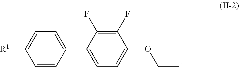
[R1]C1=CC=C(C2=CC=C(OCC)C(F)=C2F)C=C1
